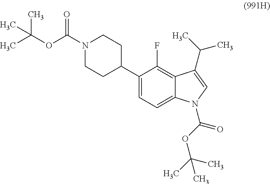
C1=C(C2CCN(C(OC(C)(C)C)=O)CC2)C(F)=C2C(=C1)N(C(OC(C)(C)C)=O)C=C2C(C)C
